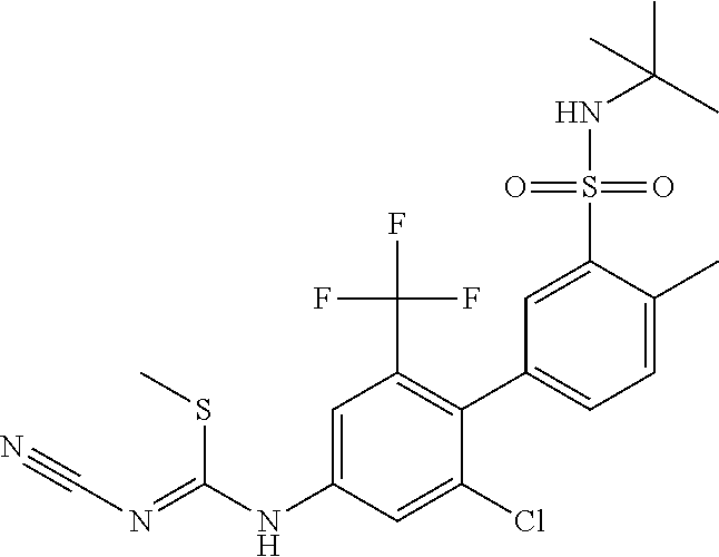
C1=C(S(=O)(=O)NC(C)(C)C)C(C)=CC=C1C1=C(C(F)(F)F)C=C(NC(=NC#N)SC)C=C1Cl
